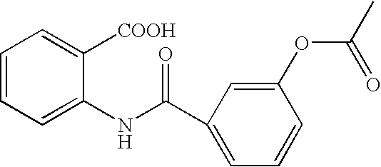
C1=CC=C(NC(C2=CC=CC(OC(C)=O)=C2)=O)C([COOH])=C1
